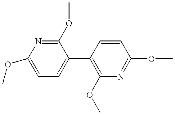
C1(OC)=CC=C(C2=C(OC)N=C(OC)C=C2)C(OC)=N1
